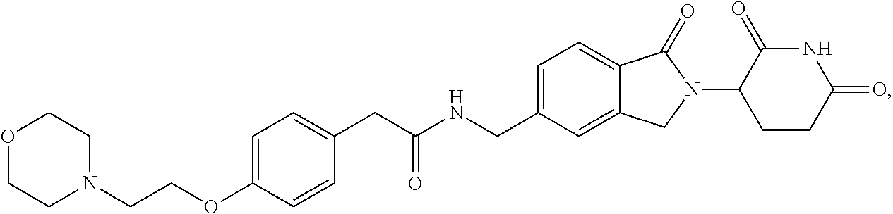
C(NCC1=CC=C2C(=C1)CN(C1CCC(=O)NC1=O)C2=O)(CC1=CC=C(OCCN2CCOCC2)C=C1)=O
